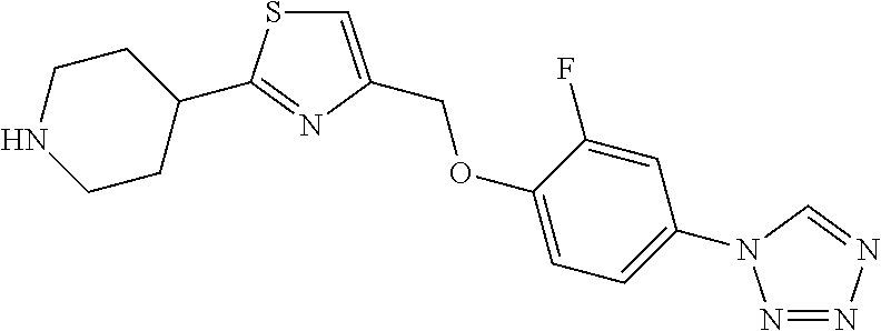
C1CNCCC1C1=NC(COC2=CC=C(N3N=NN=C3)C=C2F)=CS1
